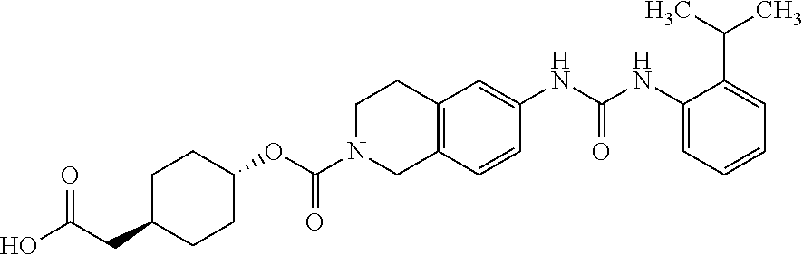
N(C1=CC2=C(C=C1)CN(C(OC1CCC(CC(=O)O)CC1)=O)CC2)C(NC1=CC=CC=C1C(C)C)=O
